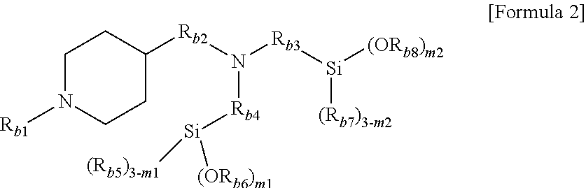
C1N([Rb1])CCC([Rb2]N([Rb3][Si]([(ORb8)m2])[(Rb7)3-m2])[Rb4][Si]([(Rb5)3-m1])[(ORb6)m1])C1
